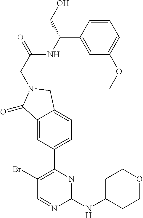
C1(Br)=C(C2=CC=C3C(=C2)C(=O)N(CC(=O)NC(C2=CC(OC)=CC=C2)CO)C3)N=C(NC2CCOCC2)N=C1
